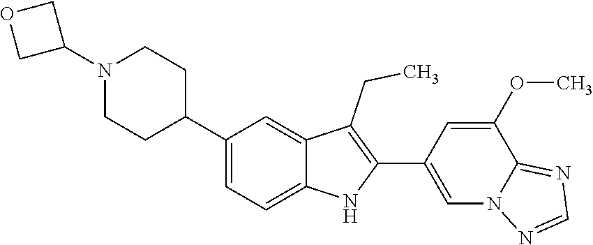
C1(C2CCN(C3COC3)CC2)=CC=C2C(=C1)C(CC)=C(C1=CN3C(=NC=N3)C(OC)=C1)N2
